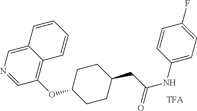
C12=C(OC3CCC(CC(NC4=CC=C(F)C=C4)=O)CC3)C=NC=C1C=CC=C2
